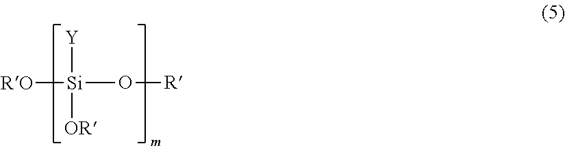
[Si](O[R])([Y])([RO])[OR]
